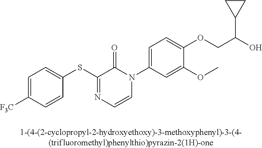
C1(SC2=NC=CN(C3=CC=C(OCC(O)C4CC4)C(OC)=C3)C2=O)=CC=C([F3C])C=C1
